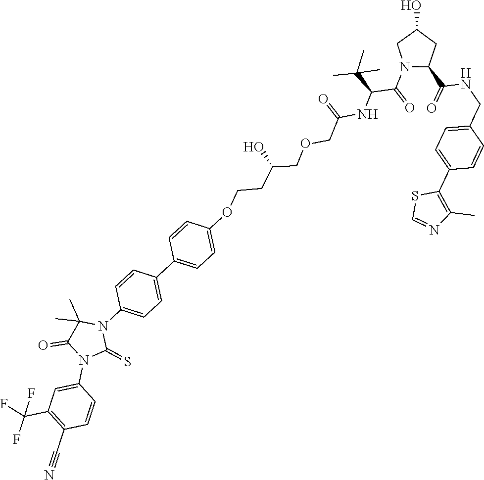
C1(C2=CC=C(OCCC(COCC(NC(C(=O)N3CC(O)CC3C(=O)NCC3=CC=C(C4=C(C)N=CS4)C=C3)C(C)(C)C)=O)O)C=C2)=CC=C(N2C(C)(C)C(=O)N(C3=CC(C(F)(F)F)=C(C#N)C=C3)C2=S)C=C1
